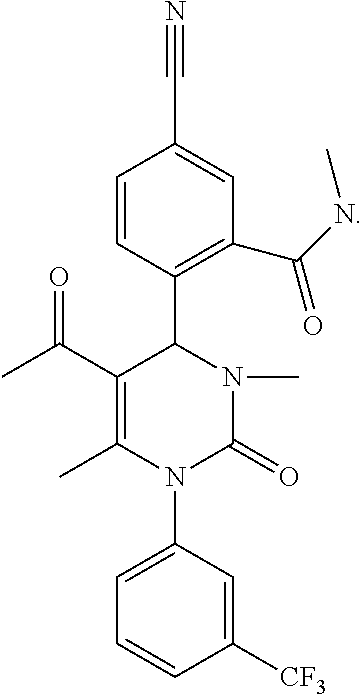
C1(C(C)=O)=C(C)N(C2=CC=CC([CF3])=C2)C(=O)N(C)C1C1=C(C(NC)=O)C=C(C#N)C=C1
